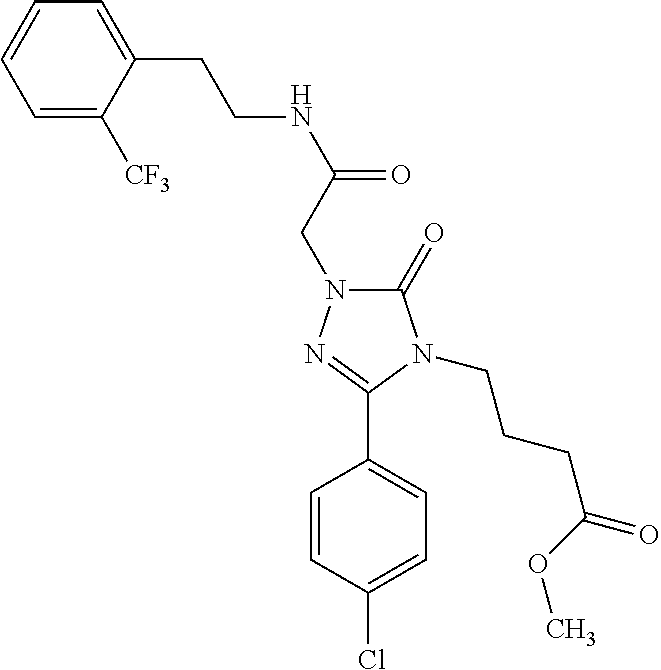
C1=C([CF3])C(CCNC(=O)CN2C(=O)N(CCCC(=O)OC)C(C3=CC=C(Cl)C=C3)=N2)=CC=C1
